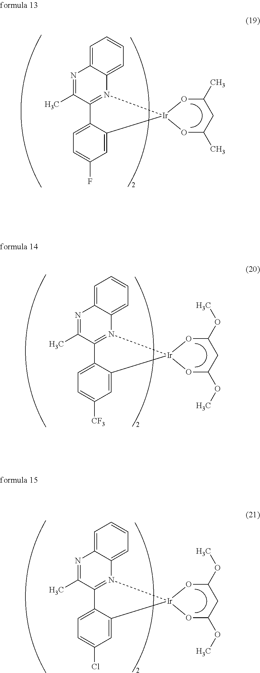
C1=C2C(=CC=C1)N1=C(C(C)=N2)C2=CC=C(F)C=C2[Ir]12OC(C)CC(C)O2.C1=C2C(=CC=C1)N1=C(C(C)=N2)C2=CC=C([CF3])C=C2[Ir]12OC(OC)CC(OC)O2.C1=C2C(=CC=C1)N1=C(C(C)=N2)C2=CC=C(Cl)C=C2[Ir]12OC(OC)CC(OC)O2
